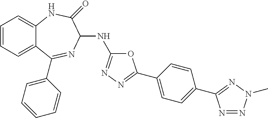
C1=CC=C2C(=C1)NC(=O)C(NC1=NN=C(C3=CC=C(C4=NN(C)N=N4)C=C3)O1)N=C2C1=CC=CC=C1
